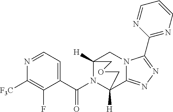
N1=CC=C(C(N2C3([H])C4=NN=C(C5=NC=CC=N5)N4CC2([H])COC3)=O)C(F)=C1[F3C]
